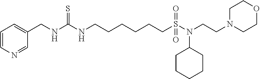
C(NC(NCCCCCCS(N(CCN1CCOCC1)C1CCCCC1)(=O)=O)=S)C1=CC=CN=C1
